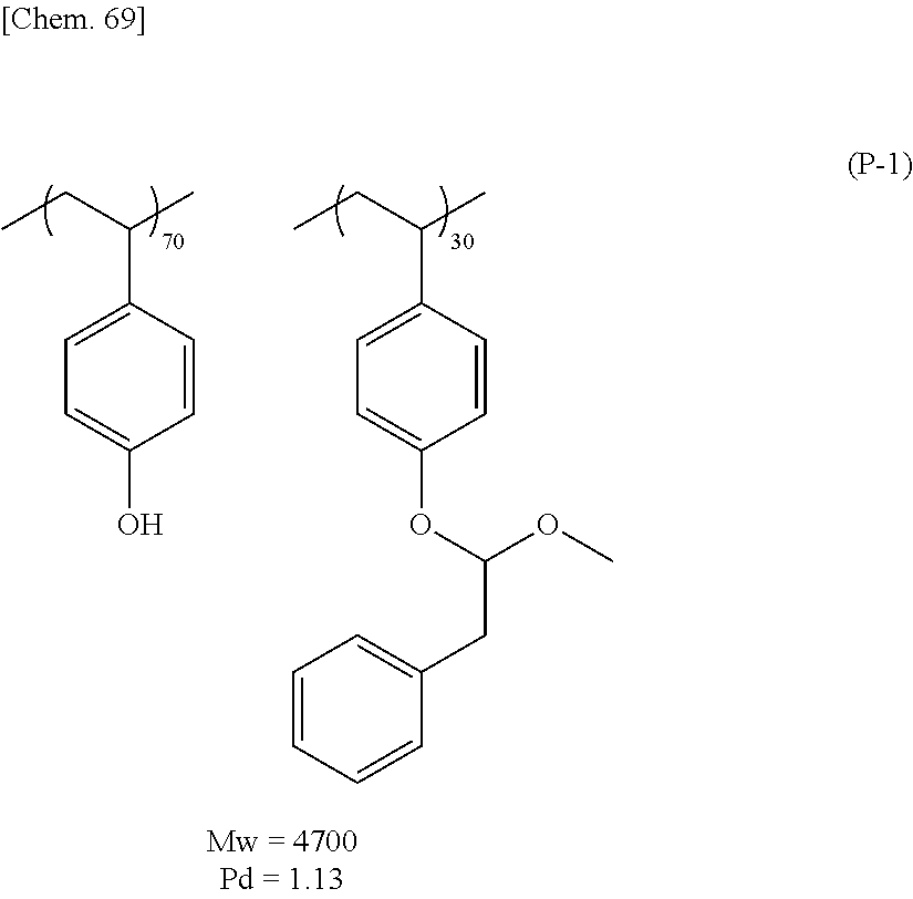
C1(C(CC)C)=CC=C(O)C=C1.C1(C(CC)C)=CC=C(OC(CC2=CC=CC=C2)OC)C=C1
